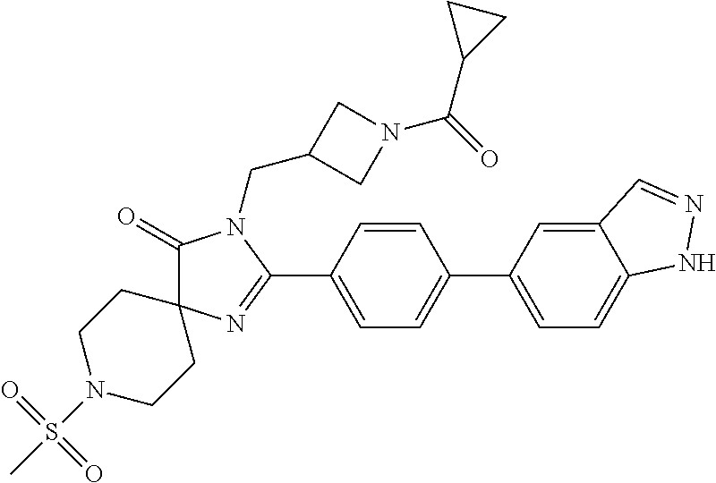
C1(=O)C2(N=C(C3=CC=C(C4=CC=C5C(=C4)C=NN5)C=C3)N1CC1CN(C(=O)C3CC3)C1)CCN(S(C)(=O)=O)CC2
